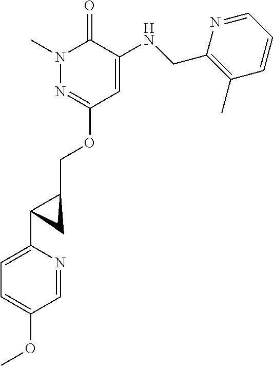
N1(C)N=C(OCC2CC2C2=CC=C(OC)C=N2)C=C(NCC2=C(C)C=CC=N2)C1=O
